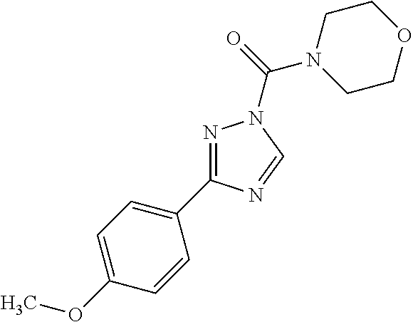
N1=C(C2=CC=C(OC)C=C2)N=CN1C(N1CCOCC1)=O
